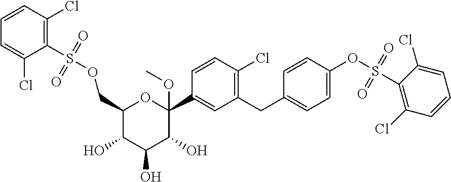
C1(COS(C2=C(Cl)C=CC=C2Cl)(=O)=O)C(O)C(O)C(O)C(C2=CC(CC3=CC=C(OS(=O)(=O)C4=C(Cl)C=CC=C4Cl)C=C3)=C(Cl)C=C2)(OC)O1
